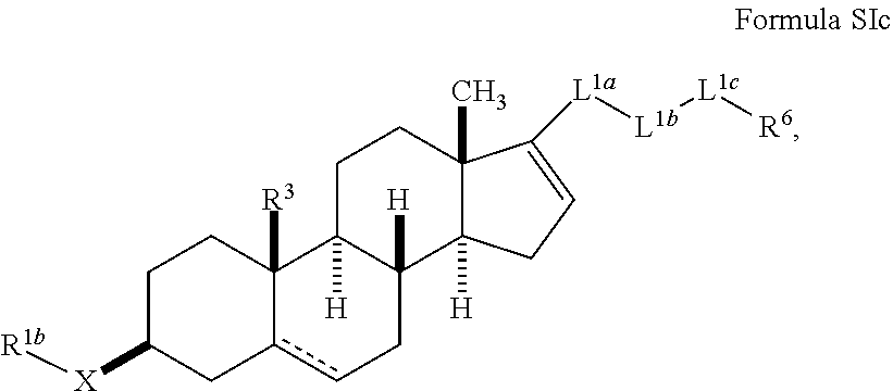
C1C([X][R1b])Cc2cCC3([H])C([H])(C2([R3])C1)CCC1(C)C3([H])CC=C1[L1a][L1b][L1c][R6]
